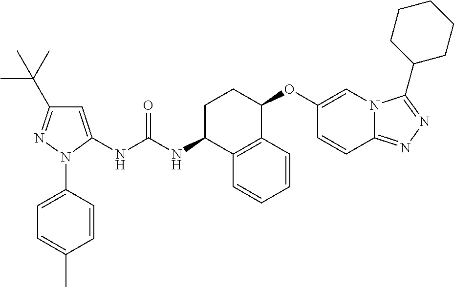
C1=C(NC(NC2C3=C(C(OC4=CN5C(=NN=C5C5CCCCC5)C=C4)CC2)C=CC=C3)=O)N(C2=CC=C(C)C=C2)N=C1C(C)(C)C
